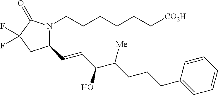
C1(C=CC(C(CCCC2=CC=CC=C2)[Me])O)N(CCCCCC[CO2H])C(=O)C(F)(F)C1
